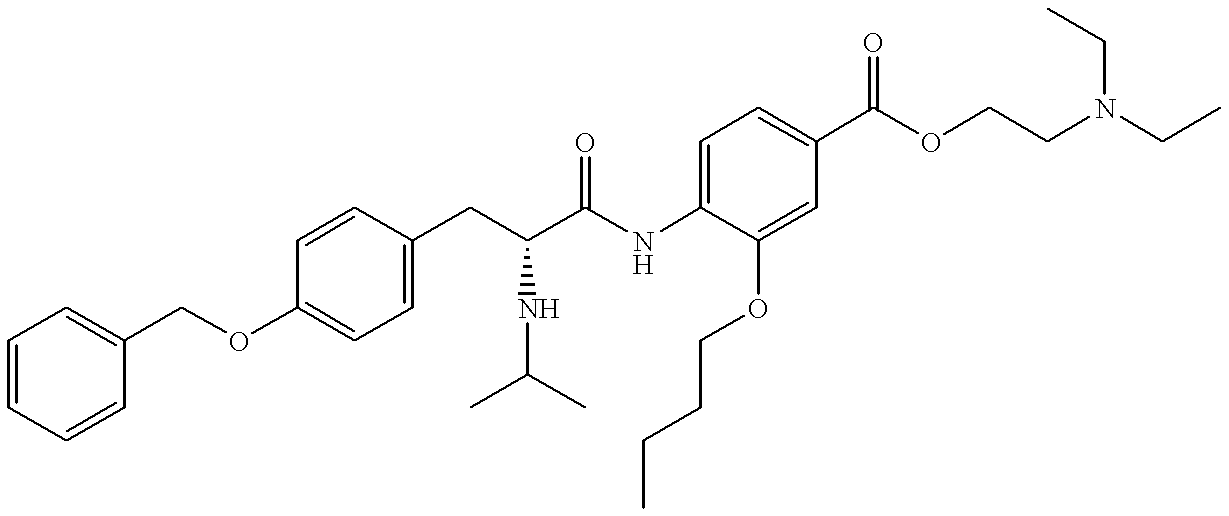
C1=CC=CC(COC2=CC=C(CC(C(NC3=CC=C(C(OCCN(CC)CC)=O)C=C3OCCCC)=O)NC(C)C)C=C2)=C1
